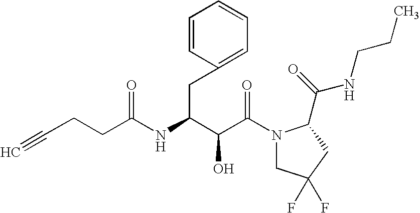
C(C(N1CC(F)(F)CC1C(NCCC)=O)=O)(O)C(CC1=CC=CC=C1)NC(=O)CCC#C
